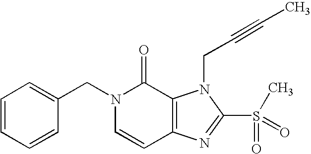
C1=CC=CC(CN2C=CC3=C(C2=O)N(CC#CC)C(S(C)(=O)=O)=N3)=C1
